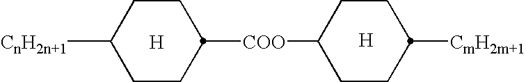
[H].C1CC([CnH2n+1])CCC1[COO]C1CCC([CmH2m+1])CC1.[H]
